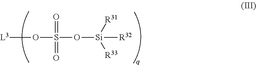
[L3]OS(O[Si]([R31])([R33])[R32])(=O)=O
